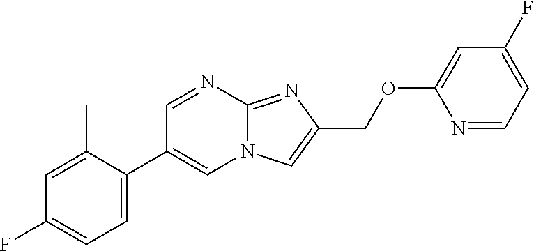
C1=C(C2=CN3C(=NC(COC4=CC(F)=CC=N4)=C3)N=C2)C(C)=CC(F)=C1
